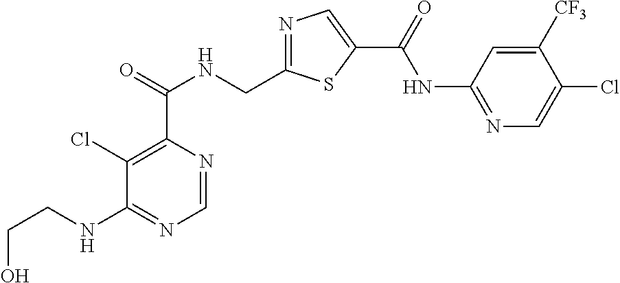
C1=NC(C(=O)NCC2=NC=C(C(=O)NC3=NC=C(Cl)C([CF3])=C3)S2)=C(Cl)C(NCCO)=N1
